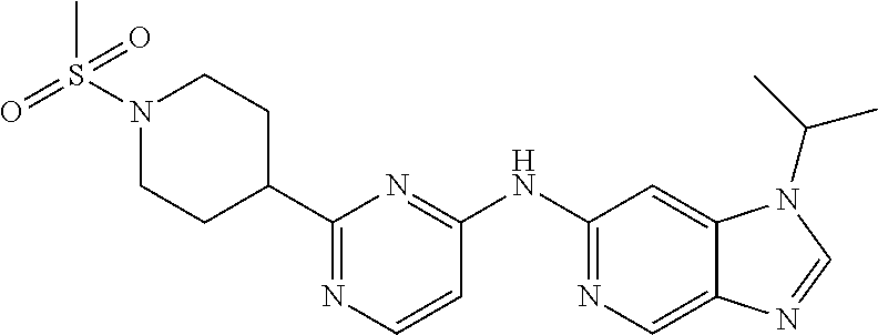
C1(NC2=NC=C3C(=C2)N(C(C)C)C=N3)=NC(C2CCN(S(=O)(C)=O)CC2)=NC=C1
